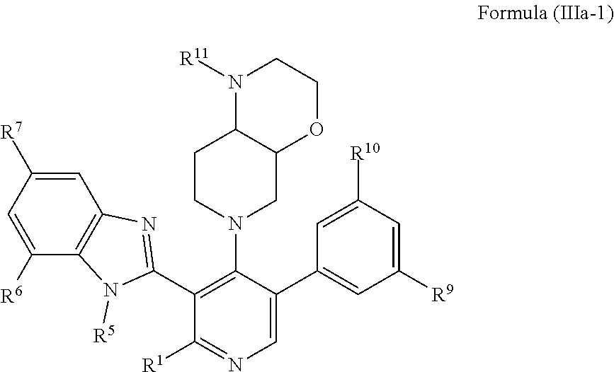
C1=C(C2=CC([R9])=CC([R10])=C2)C(N2CC3C(CC2)N([R11])CCO3)=C(C2=NC3=C(N2[R5])C([R6])=CC([R7])=C3)C([R1])=N1
